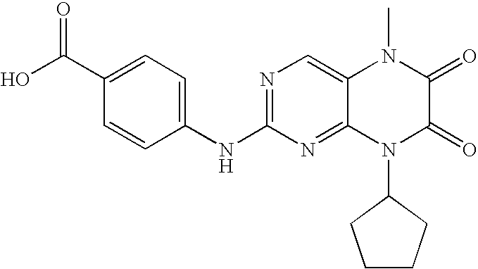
C1(C(O)=O)=CC=C(NC2=NC=C3C(=N2)N(C2CCCC2)C(=O)C(=O)N3C)C=C1
